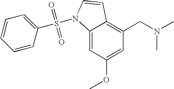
C1=C(OC)C=C2C(=C1CN(C)C)C=CN2S(=O)(=O)C1=CC=CC=C1
